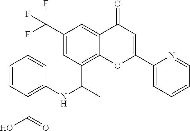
C12=C(C(C)NC3=C(C(O)=O)C=CC=C3)C=C(C(F)(F)F)C=C1C(=O)C=C(C1=CC=CC=N1)O2
